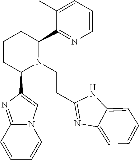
C1CC(C2=CN3C(=N2)C=CC=C3)N(CCC2=NC3=CC=CC=C3N2)C(C2=NC=CC=C2C)C1
